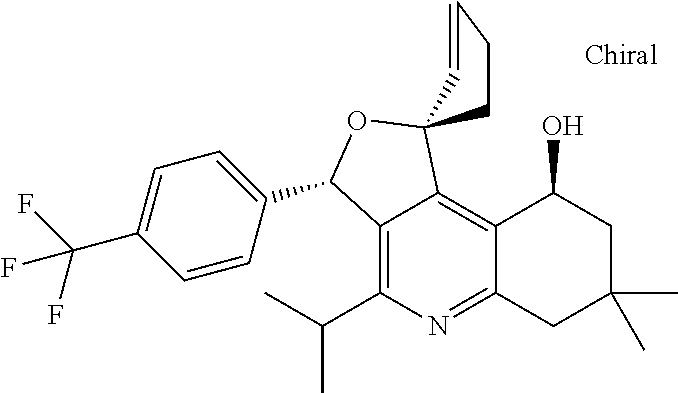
C12=C(C(C)C)N=C3C(=C1C1(OC2C2=CC=C(C(F)(F)F)C=C2)C=CCC1)C(O)CC(C)(C)C3
